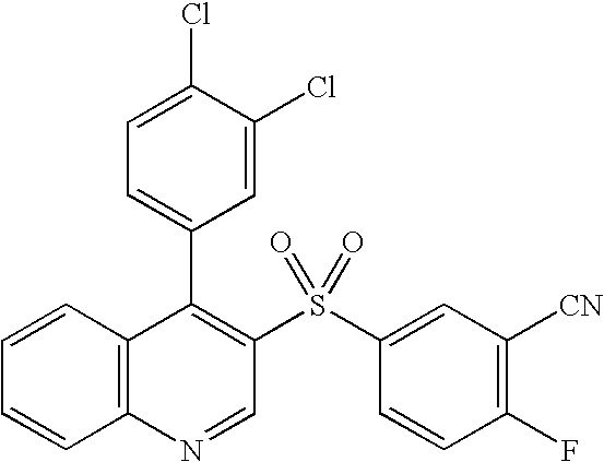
C12=C(C=CC=C1)C(C1=CC=C(Cl)C(Cl)=C1)=C(S(C1=CC([CN])=C(F)C=C1)(=O)=O)C=N2
